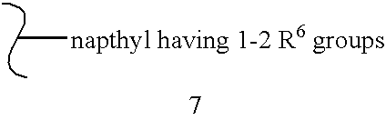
[napthyl having 1-2 R6 groups]C
